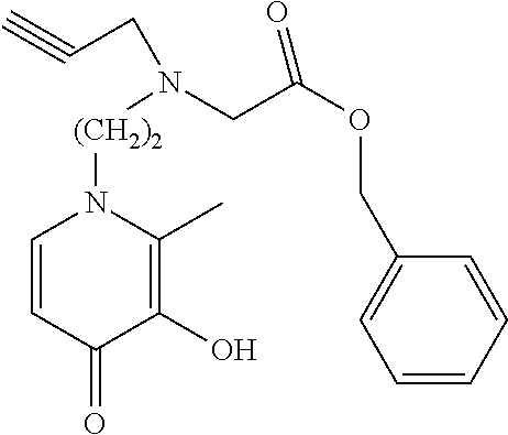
C1=CC(=O)C(O)=C(C)N1[(CH2)2]N(CC(OCC1=CC=CC=C1)=O)CC#C
